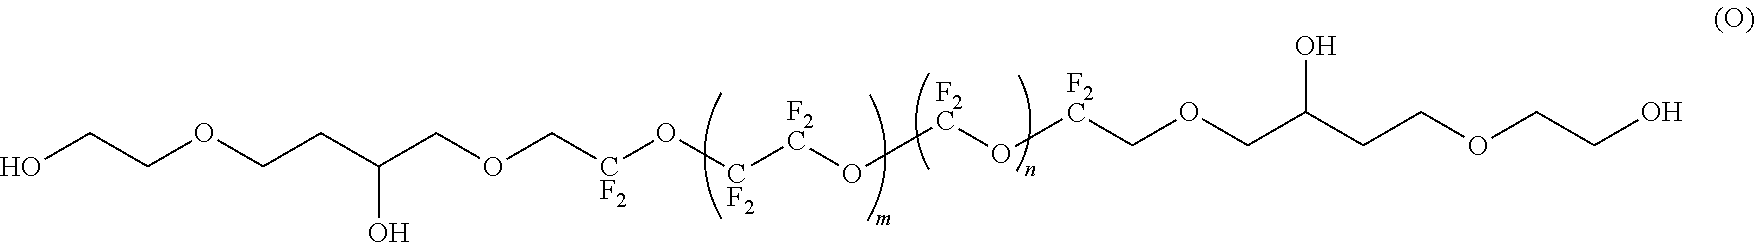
C(OCCC(COC[CF2]O[CF2][F2C]O[F2C]O[F2C]COCC(CCOCCO)O)O)CO
